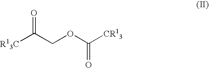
[R13C]C(COC([CR13])=O)=O
